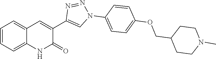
C1=CC=C2C(=C1)NC(=O)C(C1=CN(C3=CC=C(OCC4CCN(C)CC4)C=C3)N=N1)=C2
